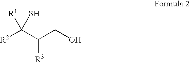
[R2]C(C(CO)[R3])([R1])S
